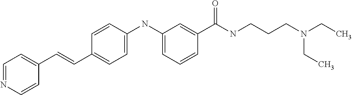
C1=NC=CC(C=CC2=CC=C(NC3=CC=CC(C(NCCCN(CC)CC)=O)=C3)C=C2)=C1
